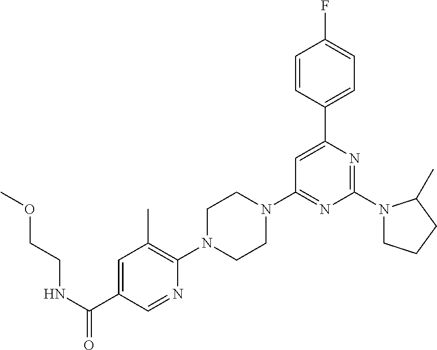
N(C(C1=CC(C)=C(N2CCN(C3=NC(N4CCCC4C)=NC(C4=CC=C(F)C=C4)=C3)CC2)N=C1)=O)CCOC
